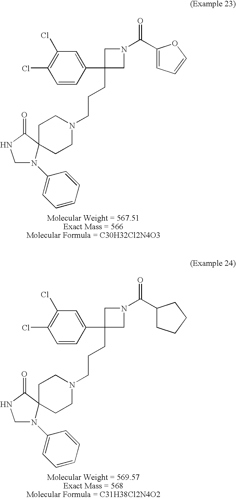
C1=CC(C2(CCCN3CCC4(CC3)N(C3=CC=CC=C3)CNC4=O)CN(C(C3=CC=CO3)=O)C2)=CC(Cl)=C1Cl.C1=CC(C2(CCCN3CCC4(CC3)N(C3=CC=CC=C3)CNC4=O)CN(C(C3CCCC3)=O)C2)=CC(Cl)=C1Cl
